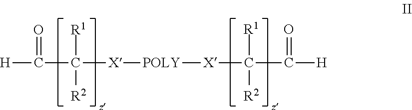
C(C(=O)[H])([X][POLY][X]C(C([H])=O)([R1])[R2])([R1])[R2]
